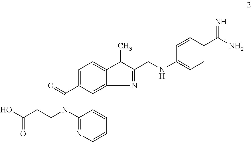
C1(N(C(=O)C2=CC=C3C(C)C(CNC4=CC=C(C(N)=N)C=C4)=NC3=C2)CCC(O)=O)=NC=CC=C1
